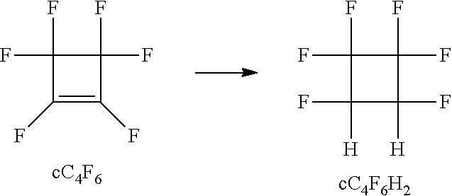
C1(F)=C(F)C(F)(F)C1(F)F.C1(F)([H])C(F)([H])C(F)(F)C1(F)F
